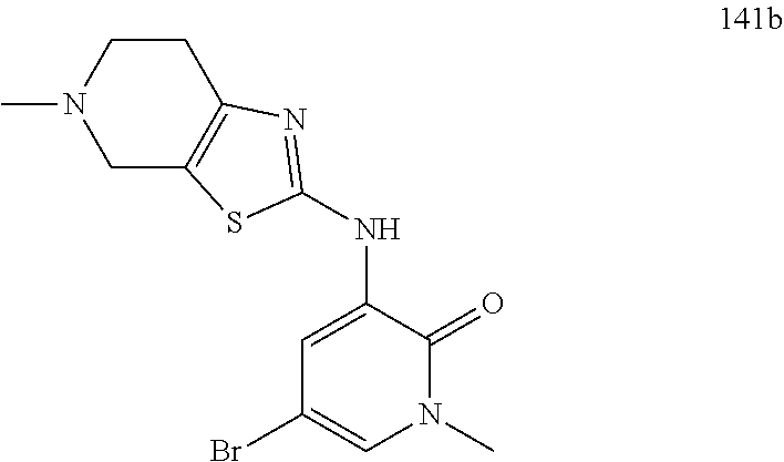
C1=C(NC2=NC3=C(CN(C)CC3)S2)C(=O)N(C)C=C1Br
